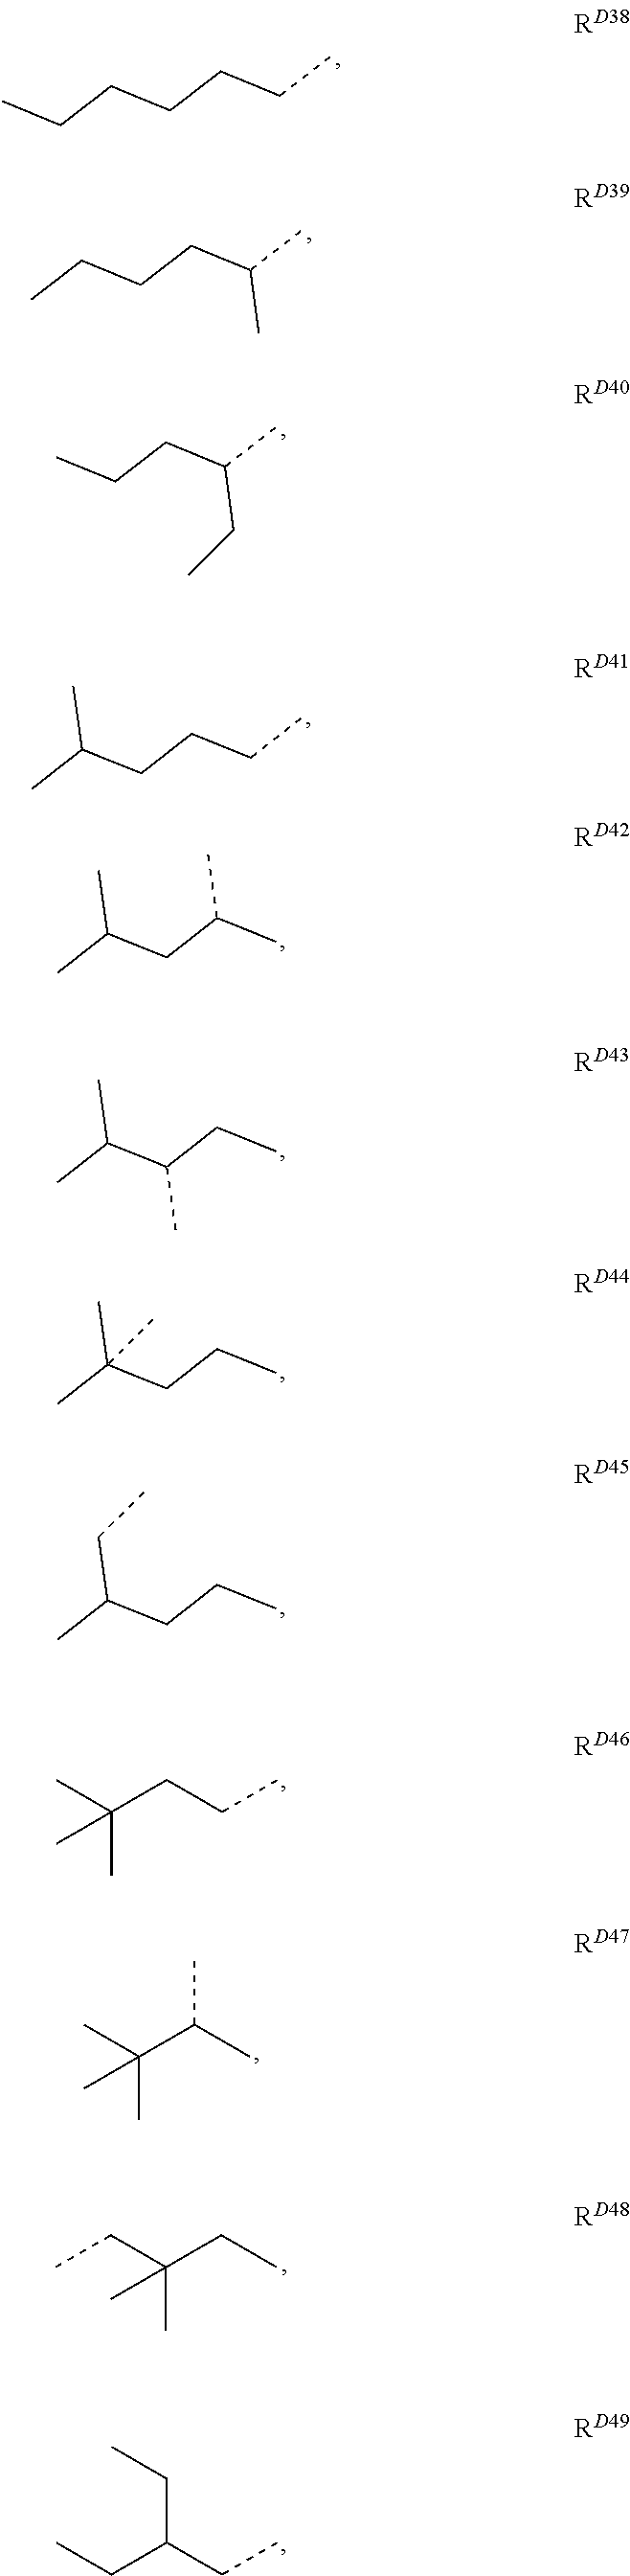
CCCCC(C)C.CCCCCCC.CCCC(C)CC.CC(CCCC)C.CC(CC(C)C)C.CC(C(CC)C)C.CC(CCC)(C)C.CC(CCC)CC.CC(CCC)(C)C.CC(C(C)C)(C)C.CCC(CC)(C)C.CCC(CC)CC
